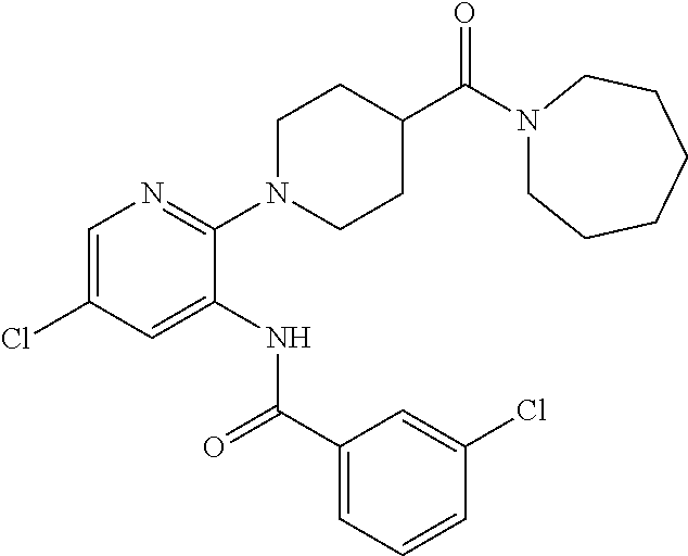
C1=C(Cl)C=C(NC(C2=CC=CC(Cl)=C2)=O)C(N2CCC(C(N3CCCCCC3)=O)CC2)=N1
